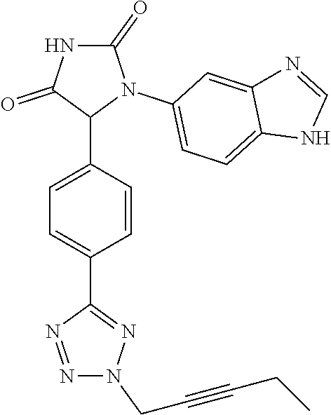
C1=C(C2N(C3=CC=C4C(=C3)N=CN4)C(=O)NC2=O)C=CC(C2=NN(CC#CCC)N=N2)=C1
